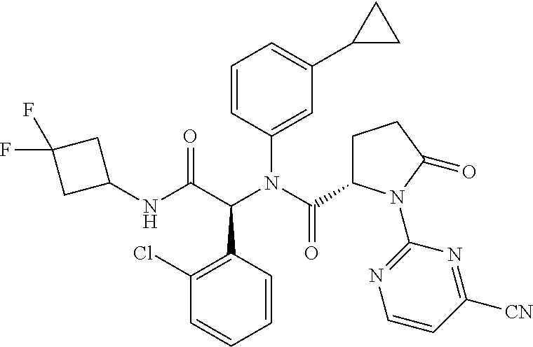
C1(NC(C(N(C(C2CCC(=O)N2C2=NC=CC([CN])=N2)=O)C2=CC(C3CC3)=CC=C2)C2=C(Cl)C=CC=C2)=O)CC(F)(F)C1
